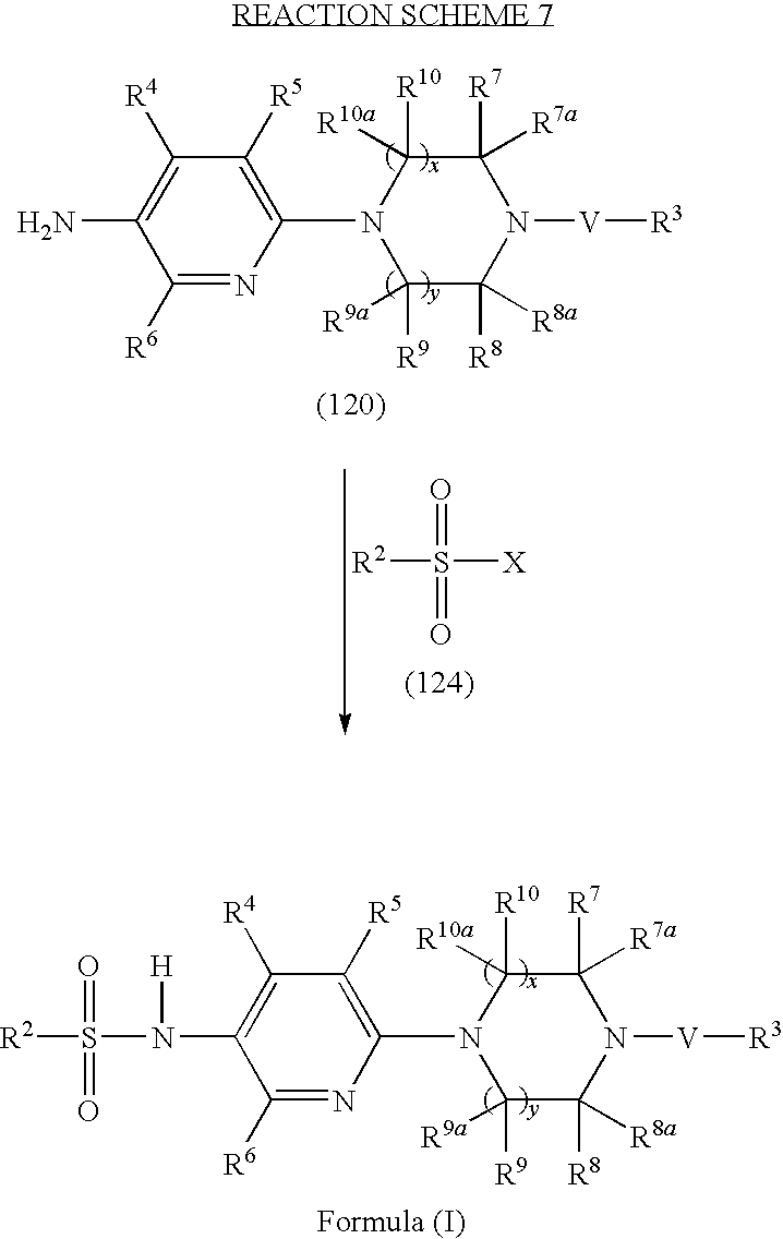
C1([R10])([R10a])C([R7])([R7a])N([V][R3])C([R8])([R8a])C([R9])([R9a])N1C1=C([R5])C([R4])=C(N(S([R2])(=O)=O)[H])C([R6])=N1.[R2]S([X])(=O)=O.C1([R10])([R10a])C([R7])([R7a])N([V][R3])C([R8])([R8a])C([R9])([R9a])N1C1=C([R5])C([R4])=C(N)C([R6])=N1
